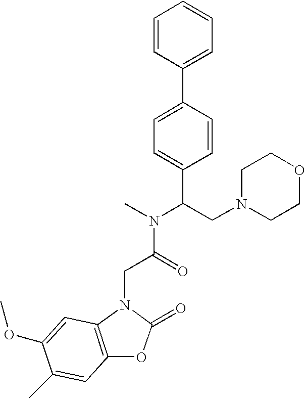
C1=CC(C2=CC=C(C(N(C)C(=O)CN3C4=C(OC3=O)C=C(C)C(OC)=C4)CN3CCOCC3)C=C2)=CC=C1
